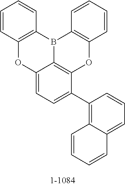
C1=CC2=C(C=C1)B1C3=C(C=CC=C3)OC3=C1C(=CC=C3C1=C3C(=CC=C1)C=CC=C3)O2
